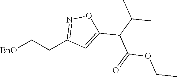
[BnO]CCC1=NOC(C(C(=O)OCC)C(C)C)=C1
